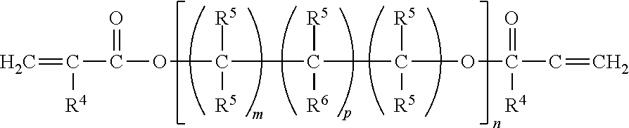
C=C([R4])C(=O)OC(C(C(OC(C=C)(=O)[R4])([R5])[R5])([R6])[R5])([R5])[R5]
